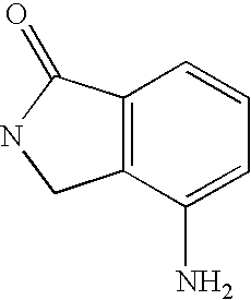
C12=C(C(=O)NC1)C=CC=C2N
